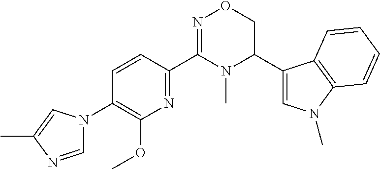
C1=CC(C2=NOCC(C3=CN(C)C4=C3C=CC=C4)N2C)=NC(OC)=C1N1C=NC(C)=C1
